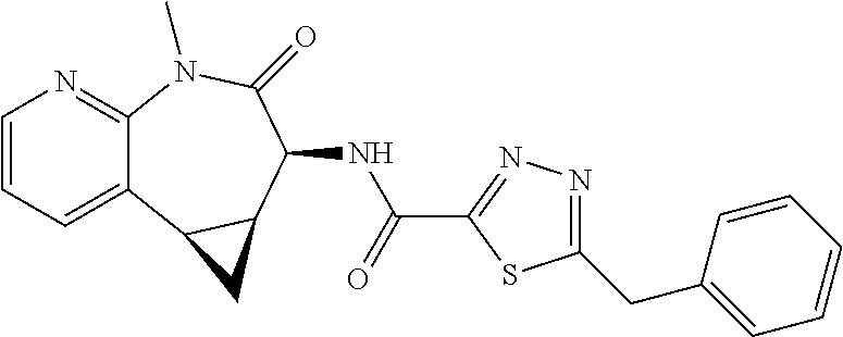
C1=CC=C2C(=N1)N(C)C(=O)C(NC(C1=NN=C(CC3=CC=CC=C3)S1)=O)C1C2C1
